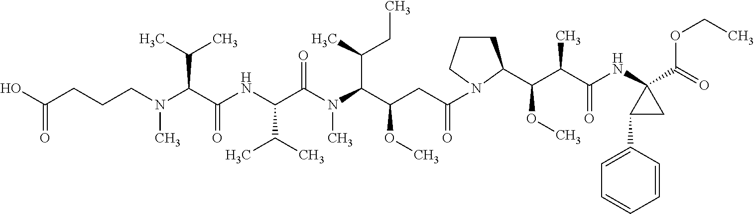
C(CCCN(C(C(NC(C(N(C(C(CC(=O)N1CCCC1C(C(C(NC1(C(=O)OCC)C(C2=CC=CC=C2)C1)=O)C)OC)OC)C(C)CC)C)=O)C(C)C)=O)C(C)C)C)(=O)O
